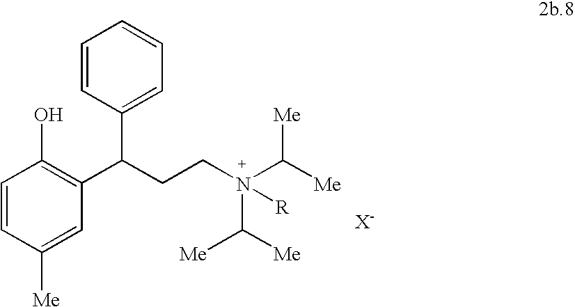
C1=CC(C(C2=C(O)C=CC([Me])=C2)CCN(C([Me])[Me])(C([Me])[Me])[R])=CC=C1
